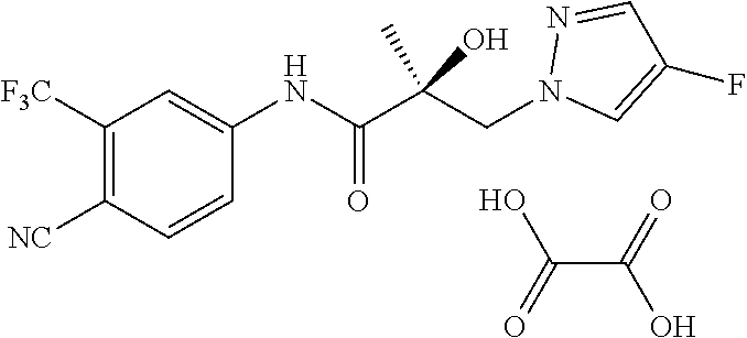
C1([F3C])=C([NC])C=CC(NC(C(CN2C=C(F)C=N2)(C)O)=O)=C1.C(C(=O)O)(=O)O
